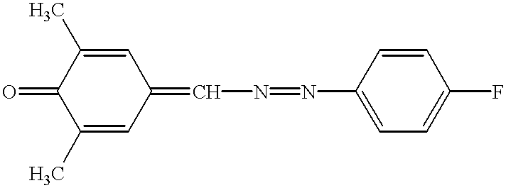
C1(C)=CC(=CN=NC2=CC=C(F)C=C2)C=C(C)C1=O
